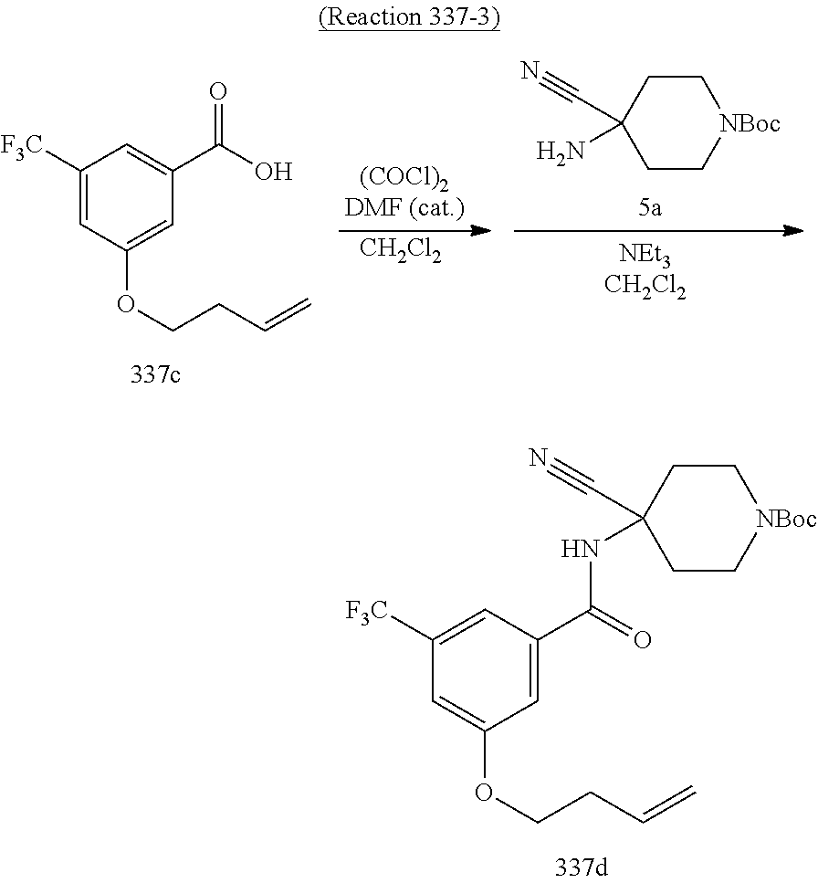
[CH2Cl2].C1CC(N)(C#N)CC[NBoc]1.C1([F3C])=CC(OCCC=C)=CC(C(O)=O)=C1.C1([F3C])=CC(C(=O)NC2(C#N)CC[NBoc]CC2)=CC(OCCC=C)=C1
